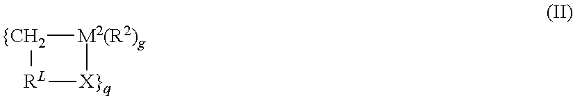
[{CH2]1[M2(R2)g][X}q][RL]1
